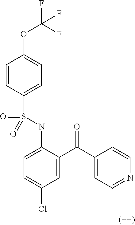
C1=CC(S(NC2=CC=C(Cl)C=C2C(C2=CC=NC=C2)=O)(=O)=O)=CC=C1OC(F)(F)F
